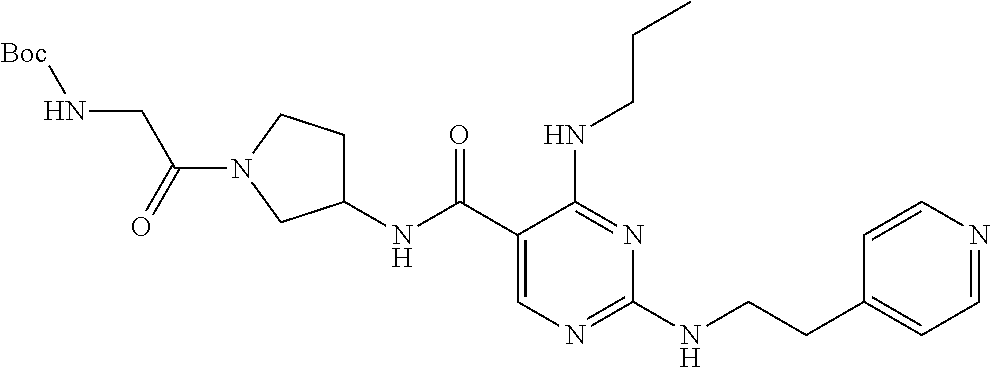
C1(C(NC2CCN(C(=O)CN[Boc])C2)=O)=CN=C(NCCC2=CC=NC=C2)N=C1NCCC
